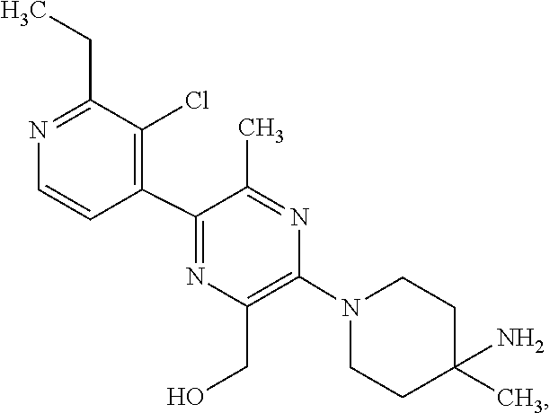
C1C(N)(C)CCN(C2=C(CO)N=C(C3=C(Cl)C(CC)=NC=C3)C(C)=N2)C1
